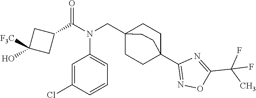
C1(C(N(CC23CCC(C4=NOC(C(C)(F)F)=N4)(CC2)CC3)C2=CC=CC(Cl)=C2)=O)CC(O)([F3C])C1
